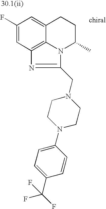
C1=C(F)C=C2C3=C1N=C(CN1CCN(C4=CC=C(C(F)(F)F)C=C4)CC1)N3C(C)CC2
